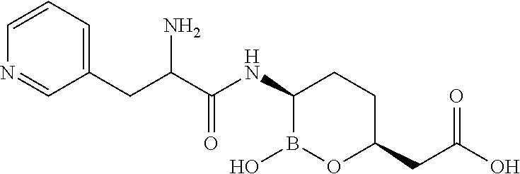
C(C1=CC=CN=C1)C(C(NC1B(O)OC(CC(O)=O)CC1)=O)N
